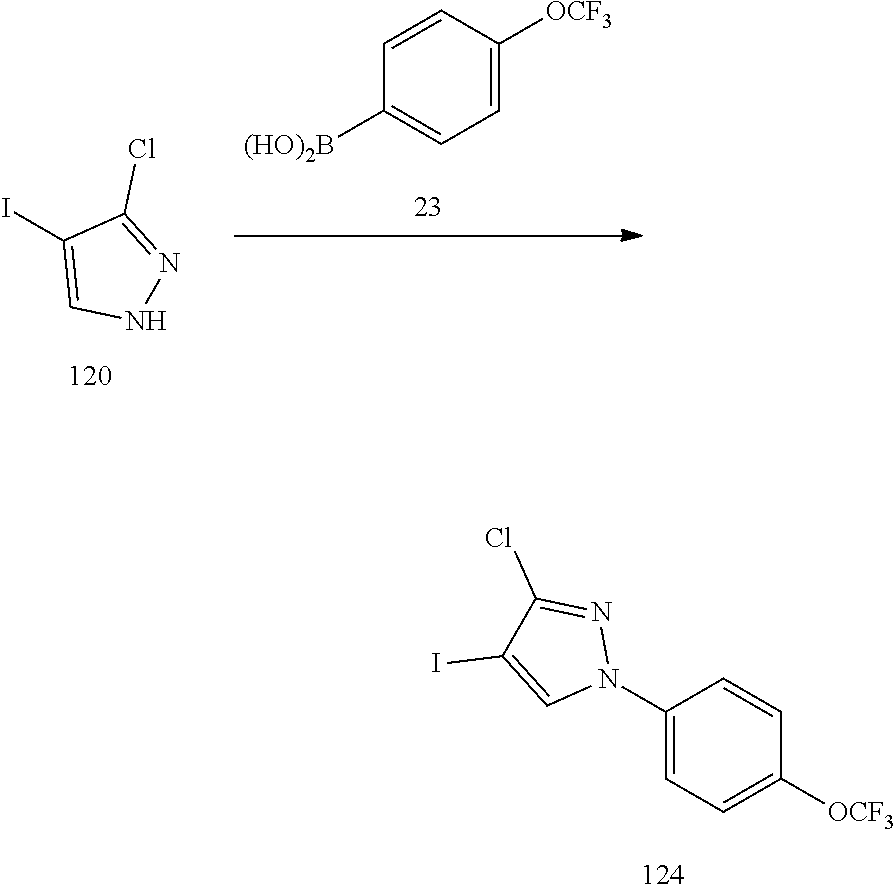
C1=C([OCF3])C=CC([(HO)2B])=C1.IC1=CNN=C1Cl.C1=CC(N2N=C(Cl)C(I)=C2)=CC=C1[OCF3]
